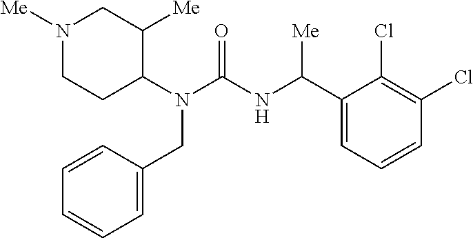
N1([Me])CCC(N(C(=O)NC(C2=CC=CC(Cl)=C2Cl)[Me])CC2=CC=CC=C2)C([Me])C1
